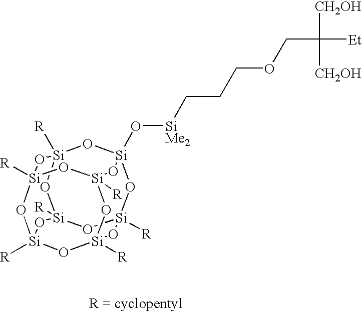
[R][Si]12O[Si]3(O[SiMe2]CCCOCC([Et])([CH2OH])[CH2OH])O[Si]4([R])O[Si]([R])(O1)O[Si]1([R])O[Si]([R])(O[Si]([R])(O[Si]([R])(O1)O2)O3)O4
